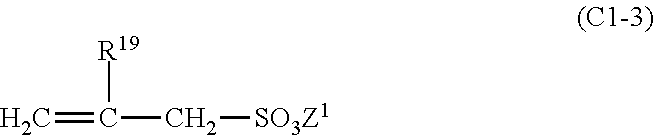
C=C(C[SO3Z1])[R19]
